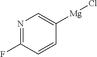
N1=C(F)C=CC([Mg]Cl)=C1
